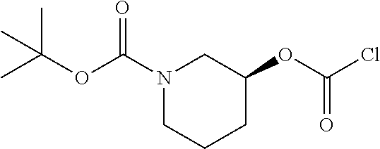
N1(C(OC(C)(C)C)=O)CCCC(OC(Cl)=O)C1
